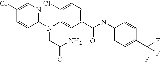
C1(Cl)=CN=C(N(C2=CC(C(NC3=CC=C(C(F)(F)F)C=C3)=O)=CC=C2Cl)CC(N)=O)C=C1
